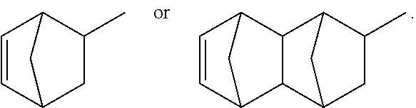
C1=CC2C3C(C1C2)C1C(C)CC3C1.C1=CC2CC(C)C1C2
